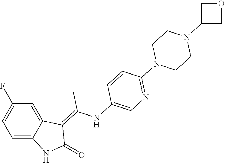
FC1=CC=C2C(=C1)C(=C(NC1=CN=C(N3CCN(C4COC4)CC3)C=C1)C)C(=O)N2
